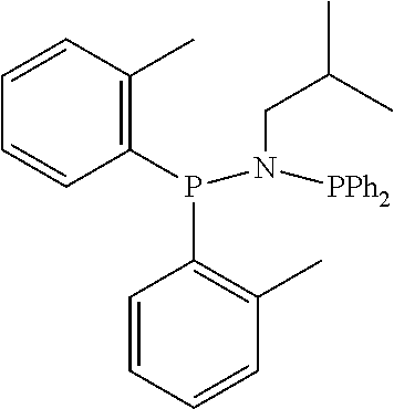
C1(P(C2=C(C)C=CC=C2)N([PPh2])CC(C)C)=C(C)C=CC=C1
